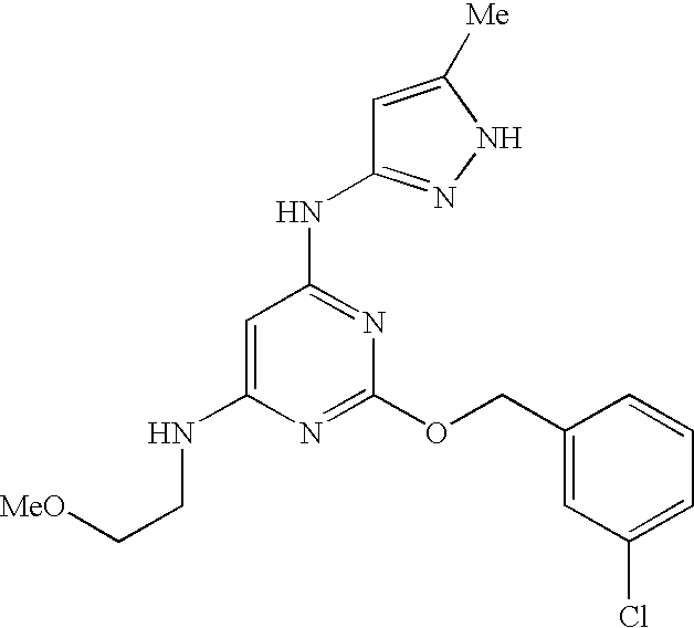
C1(NCC[MeO])=CC(NC2=NNC([Me])=C2)=NC(OCC2=CC(Cl)=CC=C2)=N1
